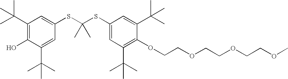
C1(C(C)(C)C)=C(O)C(C(C)(C)C)=CC(SC(SC2=CC(C(C)(C)C)=C(OCCOCCOCCOC)C(C(C)(C)C)=C2)(C)C)=C1
